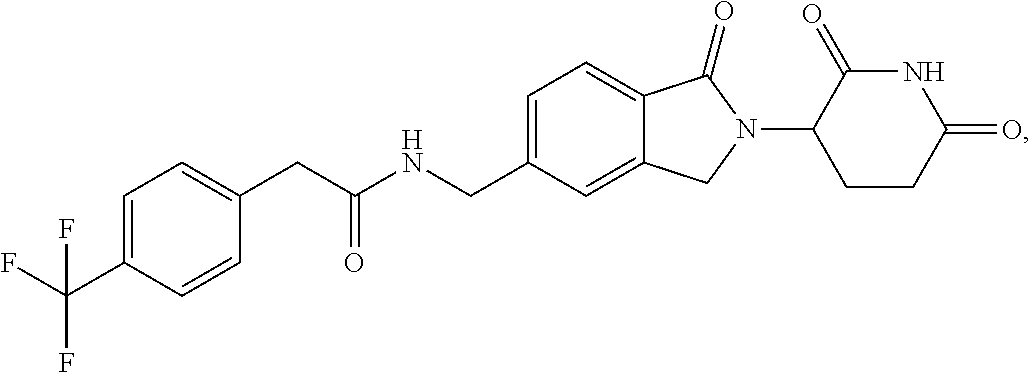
C1=C(CNC(CC2=CC=C(C(F)(F)F)C=C2)=O)C=C2C(=C1)C(=O)N(C1CCC(=O)NC1=O)C2
